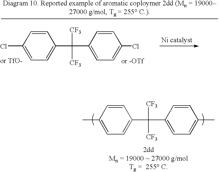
CC1=CC=C(C([CF3])([CF3])C2=CC=C(C)C=C2)C=C1.ClC1=CC=C(C([CF3])([CF3])C2=CC=C(Cl)C=C2)C=C1
